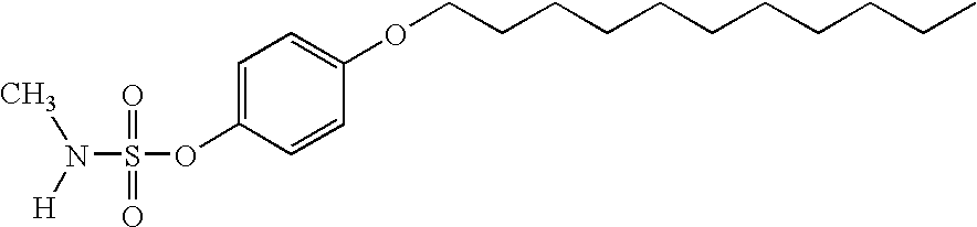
S(OC1=CC=C(OCCCCCCCCCCC)C=C1)(=O)(=O)N([H])C
